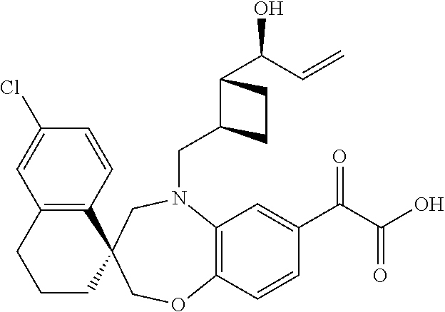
C(N1C2=C(C=CC(C(=O)C(O)=O)=C2)OCC2(C3=C(C=C(Cl)C=C3)CCC2)C1)C1C(C(O)C=C)CC1
